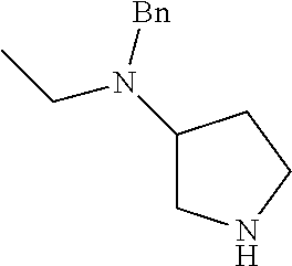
C1(N(CC)[Bn])CNCC1
